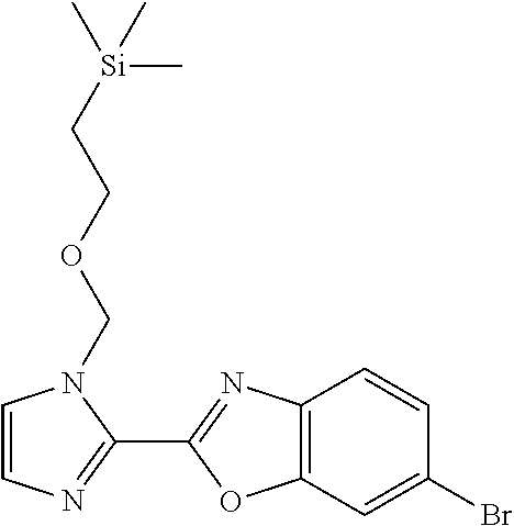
C1=CN=C(C2=NC3=C(O2)C=C(Br)C=C3)N1COCC[Si](C)(C)C
